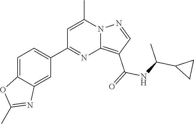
C12=C(C(=O)NC(C3CC3)C)C=NN1C(C)=CC(C1=CC=C3C(=C1)N=C(C)O3)=N2
